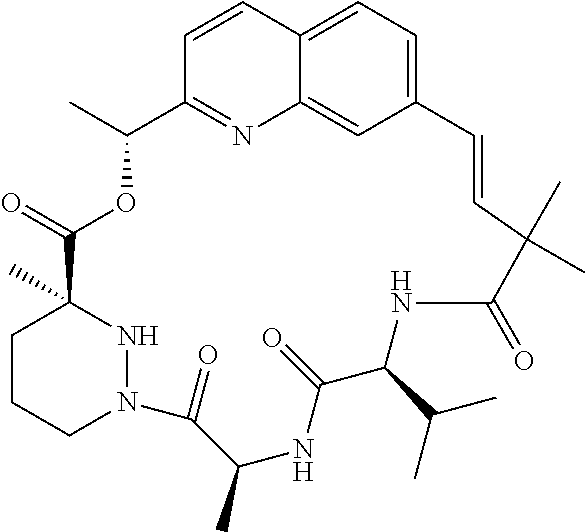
C12=CC=C3C(=C1)N=C(C=C3)C(C)OC(=O)C1(C)CCCN(N1)C(=O)C(C)NC(=O)C(C(C)C)NC(=O)C(C)(C)C=C2
